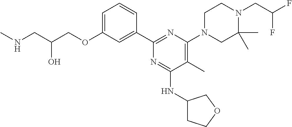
C1=C(OCC(CNC)O)C=C(C2=NC(N3CC(C)(C)N(CC(F)F)CC3)=C(C)C(NC3CCOC3)=N2)C=C1
